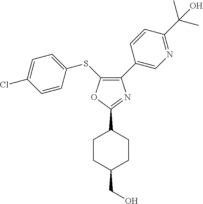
C1(C2=CN=C(C(C)(C)O)C=C2)=C(SC2=CC=C(Cl)C=C2)OC(C2CCC(CO)CC2)=N1
